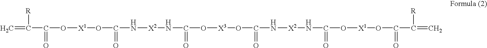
C=C([R])C(O[X1]OC(N[X2]NC(O[X3]OC(=O)N[X2]NC(O[X1]OC(C(=C)[R])=O)=O)=O)=O)=O
